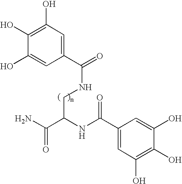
NC(C(NC(C1=CC(O)=C(O)C(O)=C1)=O)CNC(=O)C1=CC(O)=C(O)C(O)=C1)=O
